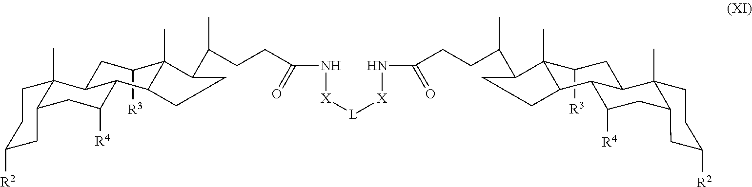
C1([R3])C2(C)C(C(CCC(N[X][L][X]NC(CCC(C3C4(C)C([R3])CC5C6(C)CCC([R2])CC6CC([R4])C5C4CC3)C)=O)=O)C)CCC2C2C([R4])CC3C(C)(C2C1)CCC([R2])C3
